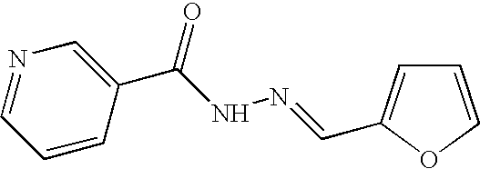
C1=COC(C=NNC(C2=CN=CC=C2)=O)=C1
